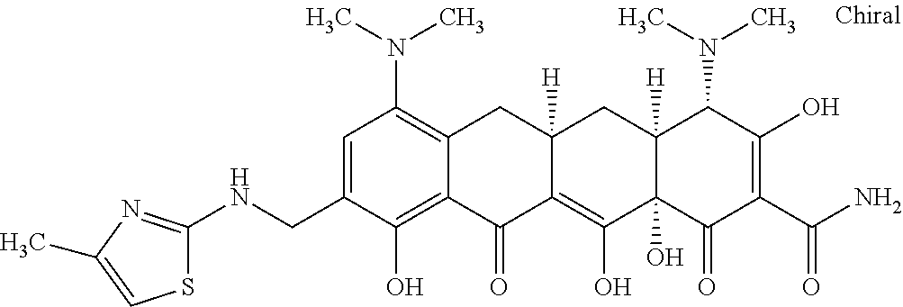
C12([H])C(O)(C(=O)C(C(N)=O)=C(O)C1N(C)C)C(O)=C1C([H])(C2)CC2=C(N(C)C)C=C(CNC3=NC(C)=CS3)C(O)=C2C1=O
